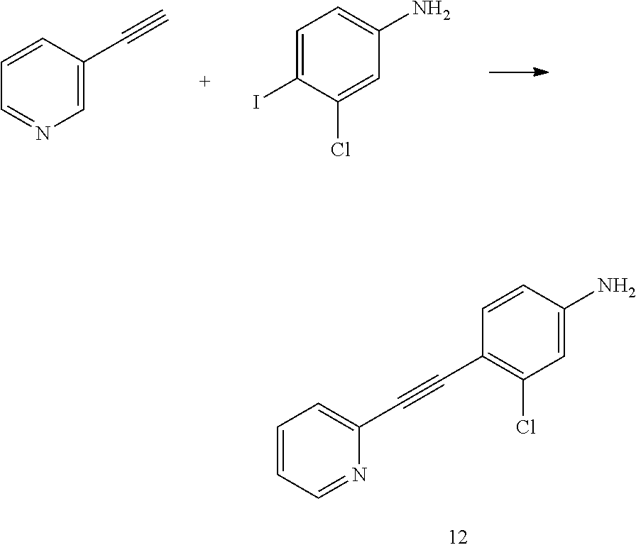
C1=C(C#C)C=CC=N1.C1=C(Cl)C(I)=CC=C1N.N1=CC=CC=C1C#CC1=C(Cl)C=C(N)C=C1
